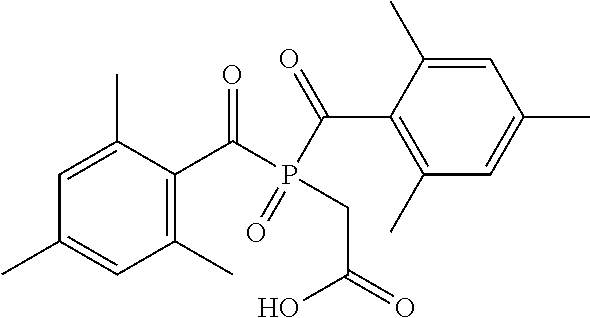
C1(C)=CC(C)=CC(C)=C1C(P(C(C1=C(C)C=C(C)C=C1C)=O)(=O)CC(=O)O)=O
